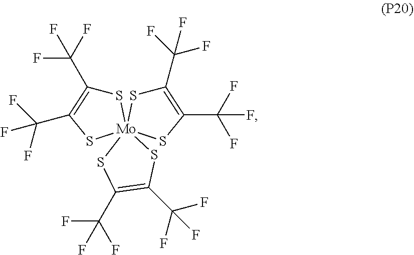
S1C(C(F)(F)F)=C(C(F)(F)F)S[Mo]123(SC(C(F)(F)F)=C(C(F)(F)F)S2)SC(C(F)(F)F)=C(C(F)(F)F)S3
